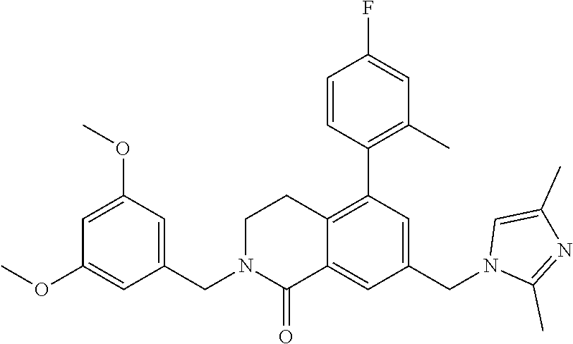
C1(OC)=CC(CN2C(=O)C3=CC(CN4C(C)=NC(C)=C4)=CC(C4=C(C)C=C(F)C=C4)=C3CC2)=CC(OC)=C1
